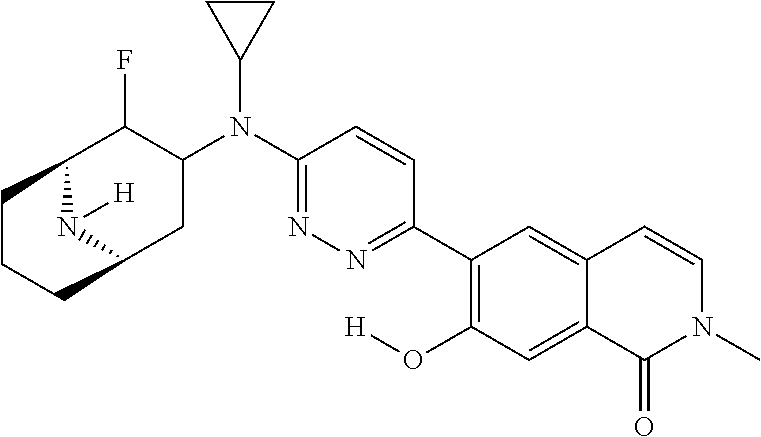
C1(C2=C(O[H])C=C3C(=C2)C=CN(C)C3=O)=NN=C(N(C2C(F)C3N([H])C(C2)CCC3)C2CC2)C=C1
